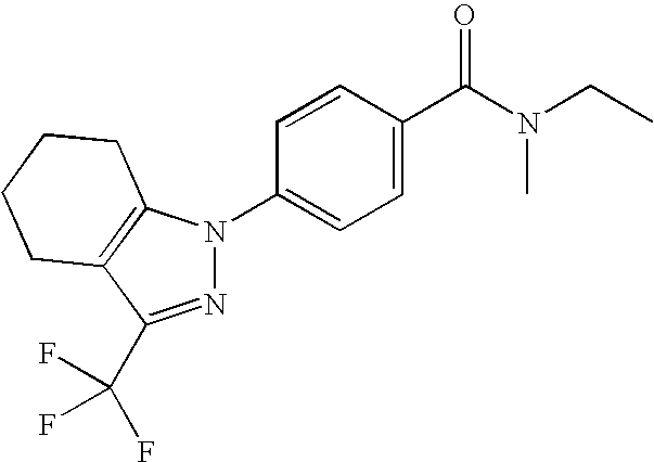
C1=CC(C(N(C)CC)=O)=CC=C1N1N=C(C(F)(F)F)C2=C1CCCC2
